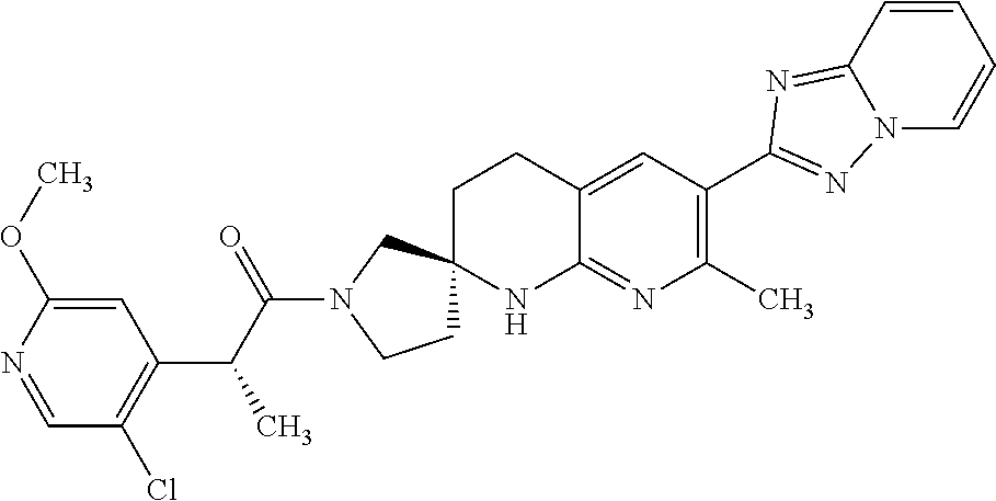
C1=NC(OC)=CC(C(C(N2CCC3(C2)CCC2=CC(C4=NN5C=CC=CC5=N4)=C(C)N=C2N3)=O)C)=C1Cl
